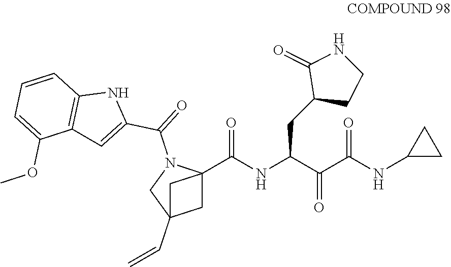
C12(C(NC(C(C(NC3CC3)=O)=O)CC3CCNC3=O)=O)N(C(C3=CC4=C(N3)C=CC=C4OC)=O)CC(C=C)(C1)C2
